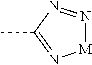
CC1=N[M]N=N1
